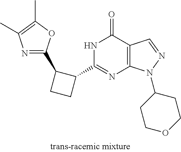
N1=C(C2CCC2C2=NC3=C(C(=O)N2)C=NN3C2CCOCC2)OC(C)=C1C
